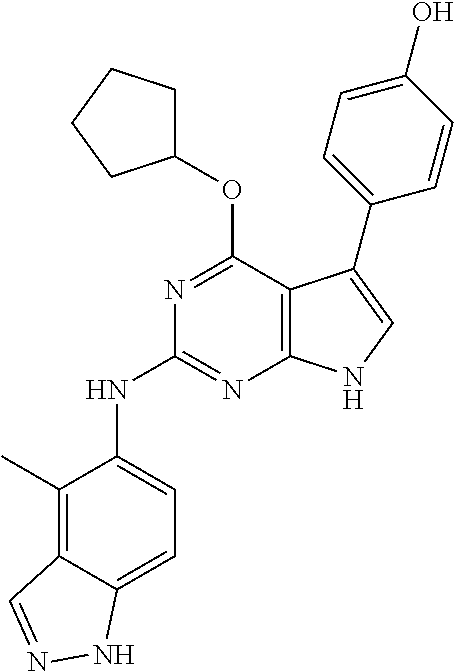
N1=C(OC2CCCC2)C2=C(N=C1NC1=CC=C3C(=C1C)C=NN3)NC=C2C1=CC=C(O)C=C1
